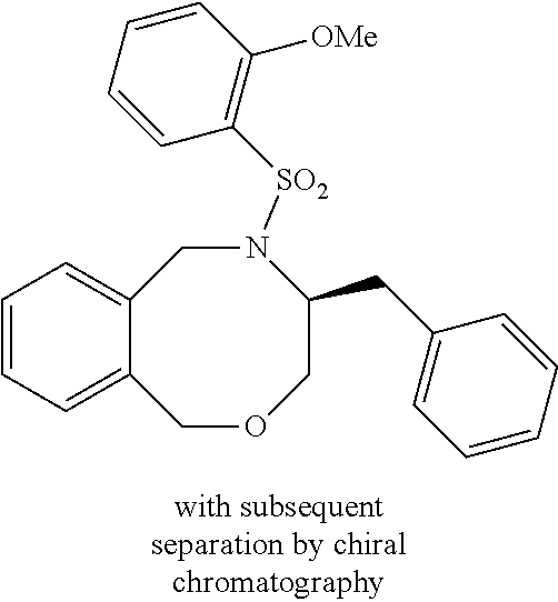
C12=CC=CC=C1COCC(CC1=CC=CC=C1)N([SO2]C1=C([OMe])C=CC=C1)C2
